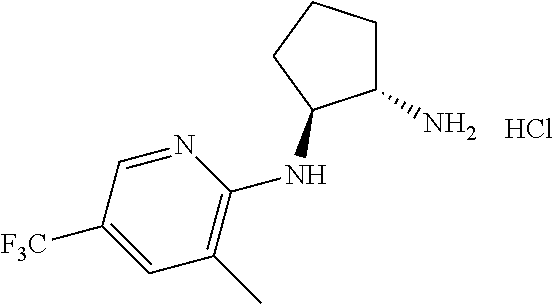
C1(N)CCCC1NC1=C(C)C=C([F3C])C=N1.Cl
